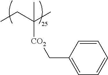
CCC(C)(C)[CO2]CC1=CC=CC=C1
